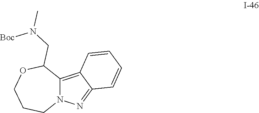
N12C(=C3C(=N1)C=CC=C3)C(CN(C)[Boc])OCCC2
